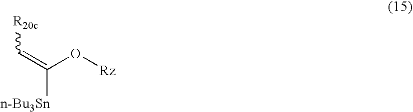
C(=C(O[Rz])[n-Bu3Sn])[R20c]
